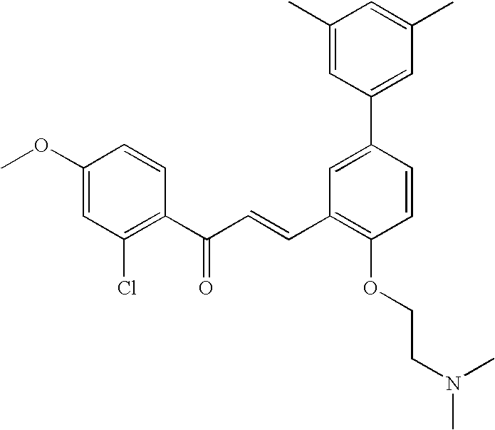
C1(OC)=CC(Cl)=C(C(C=CC2=C(OCCN(C)C)C=CC(C3=CC(C)=CC(C)=C3)=C2)=O)C=C1
